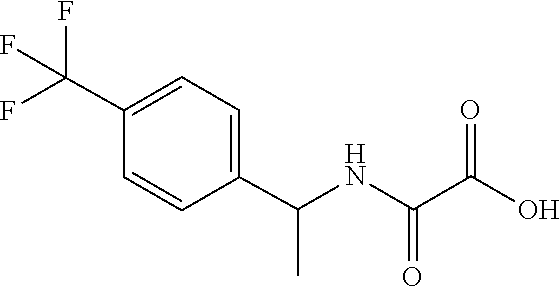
C1=CC(C(NC(C(O)=O)=O)C)=CC=C1C(F)(F)F
